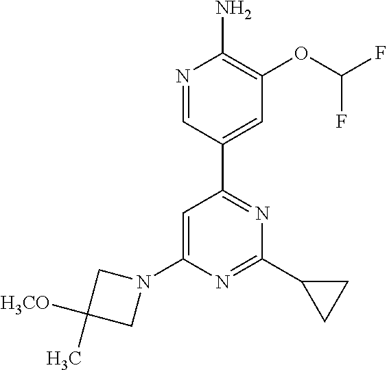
N1=CC(C2=NC(C3CC3)=NC(N3CC([H3CO])(C)C3)=C2)=CC(OC(F)F)=C1N
